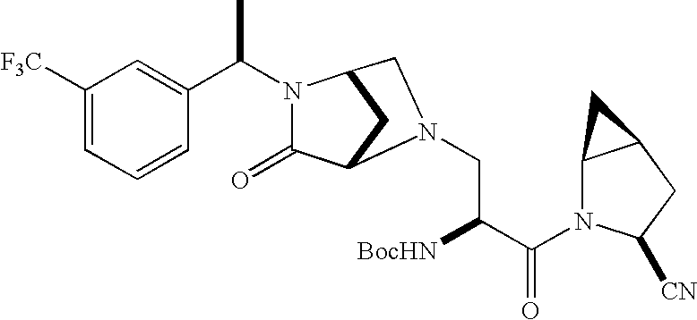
C1([F3C])=CC=CC(C(C)N2C(=O)C3CC2CN3CC([BocHN])C(=O)N2C3C(CC2[CN])C3)=C1
